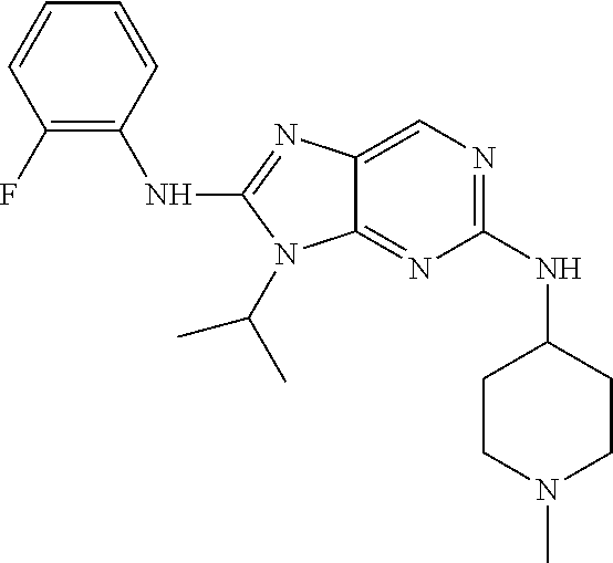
C1(F)=C(NC2=NC3=CN=C(NC4CCN(C)CC4)N=C3N2C(C)C)C=CC=C1
